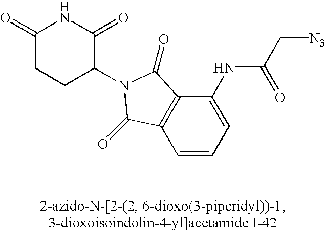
C(NC1=CC=CC2=C1C(=O)N(C1C(=O)NC(=O)CC1)C2=O)(C[N3])=O
